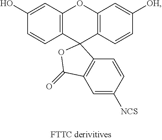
C12=C(C=CC(O)=C1)C1(C3=C(O2)C=C([OH])C=C3)C2=C(C=C([NCS])C=C2)C(=O)O1
